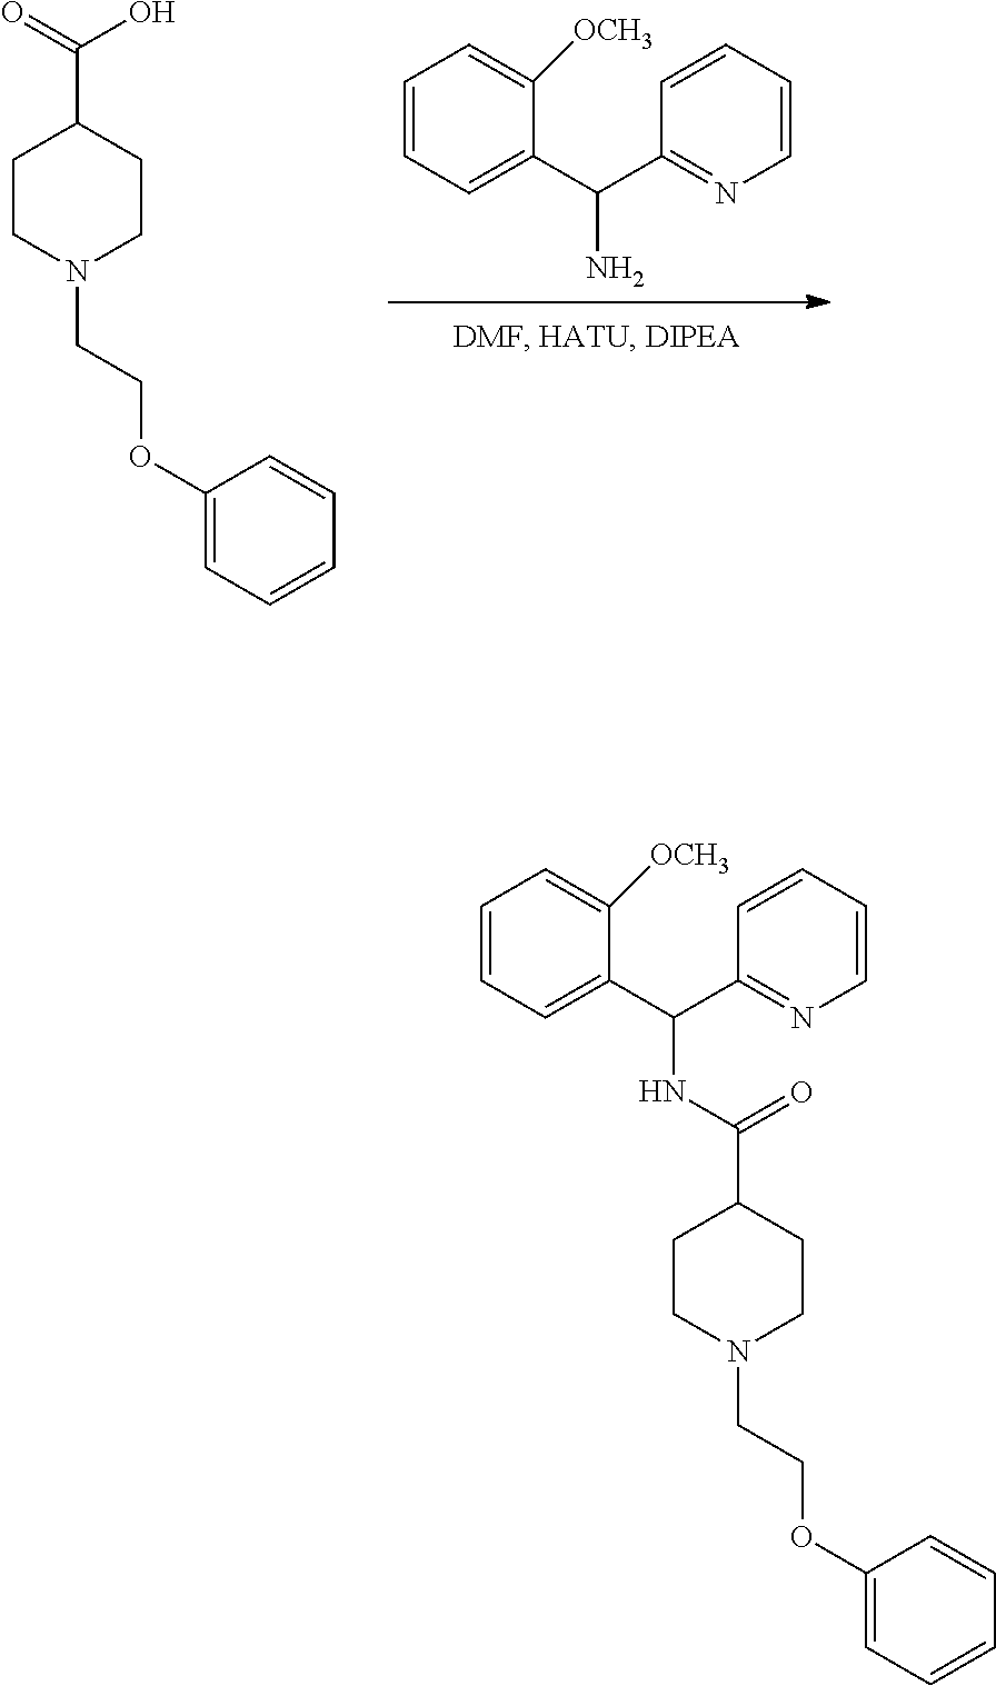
C1CN(CCOC2=CC=CC=C2)CCC1C(=O)O.C1=CC=C(C(C2=NC=CC=C2)N)C([OCH3])=C1.C1CN(CCOC2=CC=CC=C2)CCC1C(NC(C1=CC=CC=C1[OCH3])C1=NC=CC=C1)=O
